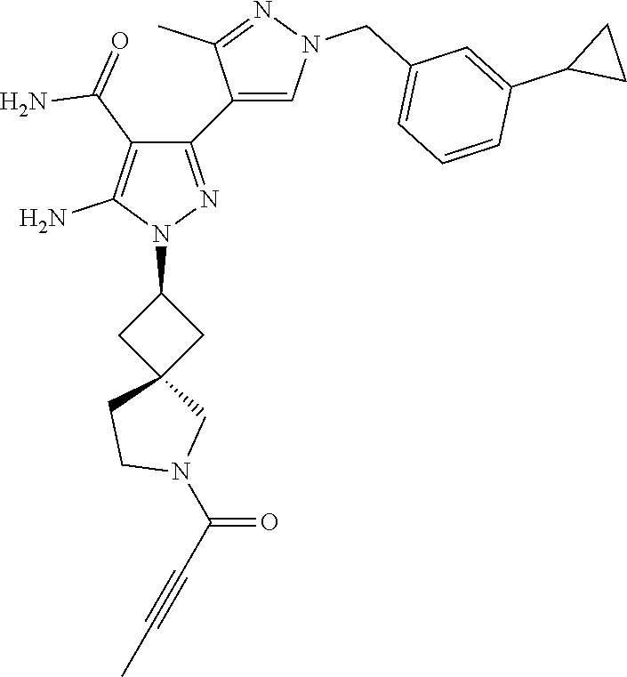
C1C(N2N=C(C3=CN(CC4=CC=CC(C5CC5)=C4)N=C3C)C(C(=O)N)=C2N)CC12CN(C(=O)C#CC)CC2
